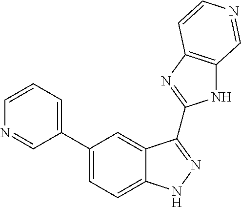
C1(C2=CC=C3C(=C2)C(C2=NC4=C(N2)C=NC=C4)=NN3)=CC=CN=C1
